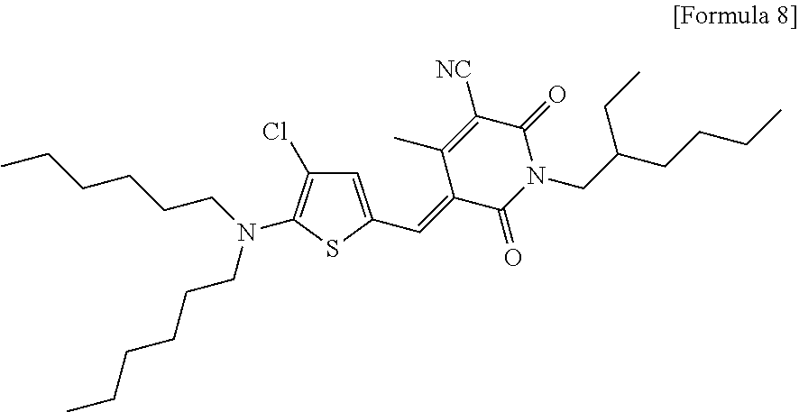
N(CCCCCC)(CCCCCC)C1=C(Cl)C=C(C=C2C(=O)N(CC(CCCC)CC)C(=O)C([NC])=C2C)S1
